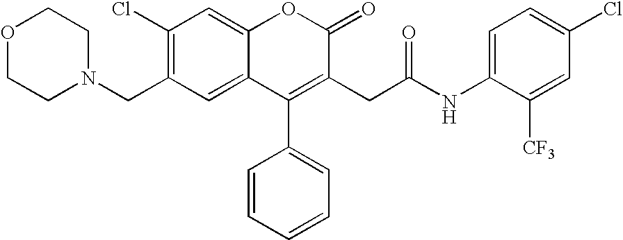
C1(Cl)=C(CN2CCOCC2)C=C2C(=C1)OC(=O)C(CC(NC1=CC=C(Cl)C=C1[CF3])=O)=C2C1=CC=CC=C1
